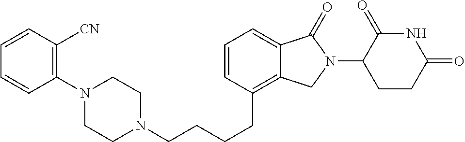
N1(CCCCC2=C3C(=CC=C2)C(=O)N(C2C(=O)NC(=O)CC2)C3)CCN(C2=C([CN])C=CC=C2)CC1
